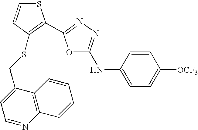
C12=C(C(CSC3=C(C4=NN=C(NC5=CC=C([OCF3])C=C5)O4)SC=C3)=CC=N1)C=CC=C2
